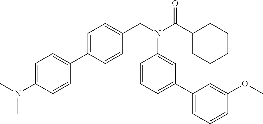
C1=C(N(C)C)C=CC(C2=CC=C(CN(C(C3CCCCC3)=O)C3=CC(C4=CC=CC(OC)=C4)=CC=C3)C=C2)=C1
